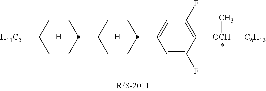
C1CC(C2CCC(C3=CC(F)=C([OCH]([C6H13])C)C(F)=C3)CC2)CCC1[H11C5].[H].[H]
